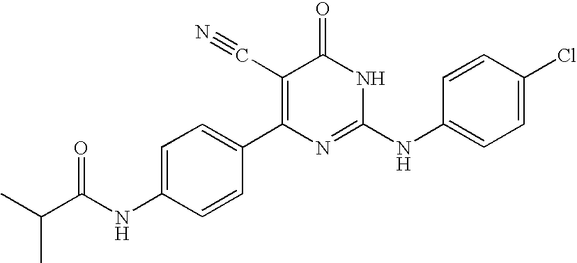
C1=CC(C2=C(C#N)C(=O)NC(NC3=CC=C(Cl)C=C3)=N2)=CC=C1NC(=O)C(C)C
